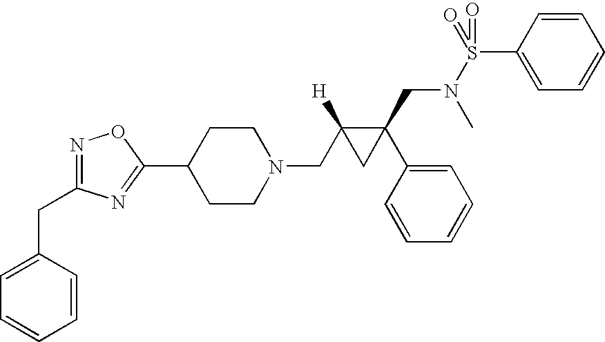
N1=C(CC2=CC=CC=C2)N=C(C2CCN(CC3([H])CC3(C3=CC=CC=C3)CN(S(C3=CC=CC=C3)(=O)=O)C)CC2)O1
